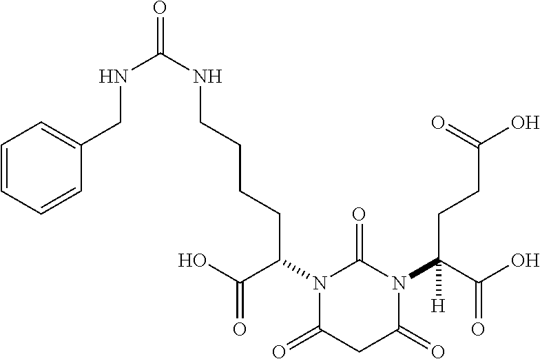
C(NC(NCCCCC(N1C(=O)N(C(C(O)=O)([H])CCC(O)=O)C(=O)CC1=O)C(O)=O)=O)C1=CC=CC=C1
